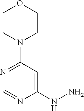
C1(NN)=CC(N2CCOCC2)=NC=N1
